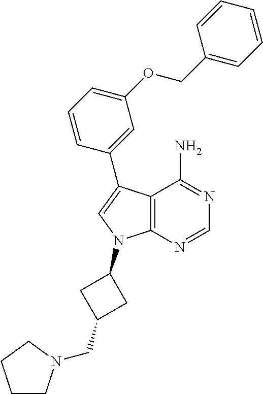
C12=C(N=CN=C1N)N(C1CC(CN3CCCC3)C1)C=C2C1=CC(OCC2=CC=CC=C2)=CC=C1
